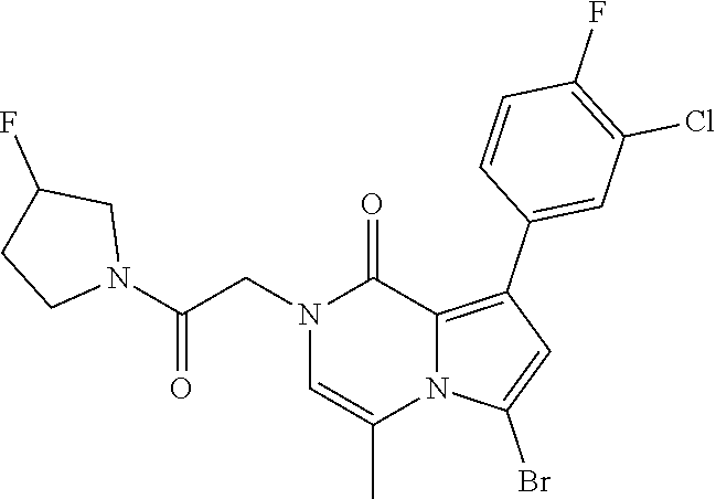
N1(CC(N2CC(F)CC2)=O)C=C(C)N2C(=C(C3=CC(Cl)=C(F)C=C3)C=C2Br)C1=O
